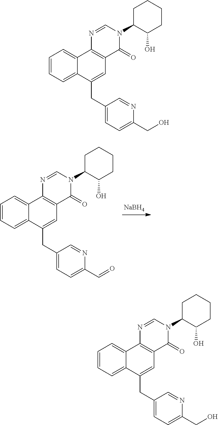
C1=CC=C2C(=C1)C1=C(C=C2CC2=CC=C(C=O)N=C2)C(=O)N(C2C(O)CCCC2)C=N1.[NaBH4].C1=CC=C2C(=C1)C1=C(C=C2CC2=CC=C(CO)N=C2)C(=O)N(C2C(O)CCCC2)C=N1.C1=CC=C2C(=C1)C1=C(C=C2CC2=CC=C(CO)N=C2)C(=O)N(C2C(O)CCCC2)C=N1
